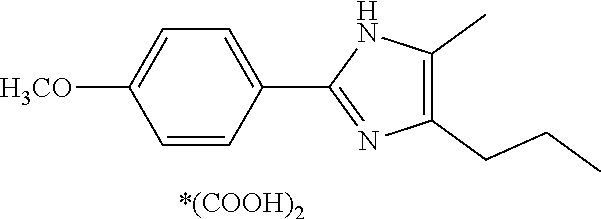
C1(C)=C(CCC)N=C(C2=CC=C([OCH3])C=C2)N1.[*(COOH)2]
